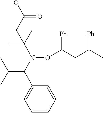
N(OC(CC(C)[Ph])[Ph])(C(C1=CC=CC=C1)C(C)C)C(C)(C)CC(O)=O
